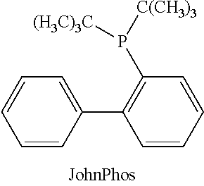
C1=CC(C2=C(P([C(CH3)3])[(H3C)3C])C=CC=C2)=CC=C1
